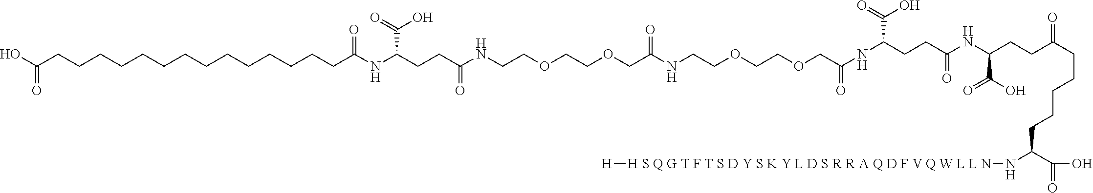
OC(CCCCCCCCCCCCCCC(NC(CCC(NCCOCCOCC(NCCOCCOCC(=O)NC(CCC(=O)NC(CCC(=O)CCCCCC(C(O)=O)N[H S Q G T F T S D Y S K Y L D S R R A Q D F V Q W L L N][H])C(O)=O)C(O)=O)=O)=O)C(O)=O)=O)=O
